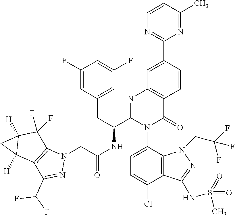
C1=CC(C)=NC(C2=CC3=C(C=C2)C(=O)N(C2=CC=C(Cl)C4=C2N(CC(F)(F)F)N=C4NS(=O)(=O)C)C(C(CC2=CC(F)=CC(F)=C2)NC(=O)CN2C4=C(C(C(F)F)=N2)C2([H])C([H])(C4(F)F)C2)=N3)=N1
